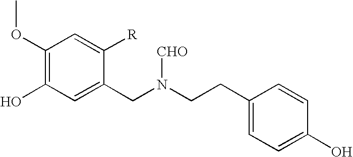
C1(OC)=C(O)C=C(CN(CCC2=CC=C(O)C=C2)[CHO])C([R])=C1
